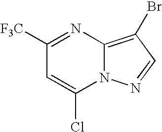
C1([F3C])=NC2=C(Br)C=NN2C(Cl)=C1
